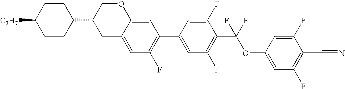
C12=CC(C3=CC(F)=C(C(OC4=CC(F)=C(C#N)C(F)=C4)(F)F)C(F)=C3)=C(F)C=C1CC(C1CCC([C3H7])CC1)CO2
